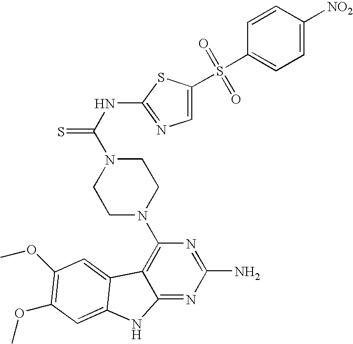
C1(NC(=S)N2CCN(C3=C4C(=NC(N)=N3)NC3=CC(OC)=C(OC)C=C43)CC2)=NC=C(S(C2=CC=C([NO2])C=C2)(=O)=O)S1
